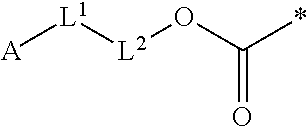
[A][L1][L2]OC(*)=O
